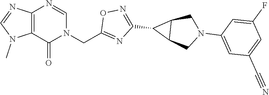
C12=C(C(=O)N(CC3=NC(C4C5C4CN(C4=CC(C#N)=CC(F)=C4)C5)=NO3)C=N1)N(C)C=N2
